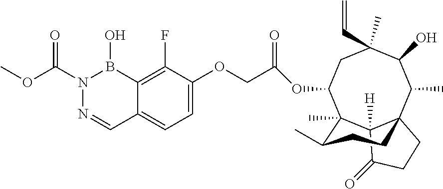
C1=C(OCC(=O)OC2CC(C)(C=C)C(O)C(C)C34C([H])(C(=O)CC3)C2(C)C(C)CC4)C(F)=C2C(=C1)C=NN(C(OC)=O)B2O
